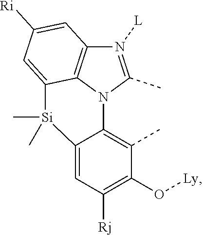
C12=CC([Rj])=C(O[Ly])C(C)=C1N1C(C)=N([L])C3=C1C(=CC([Ri])=C3)[Si]2(C)C
